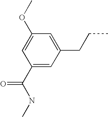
C1(C(NC)=O)=CC(CCC)=CC(OC)=C1
